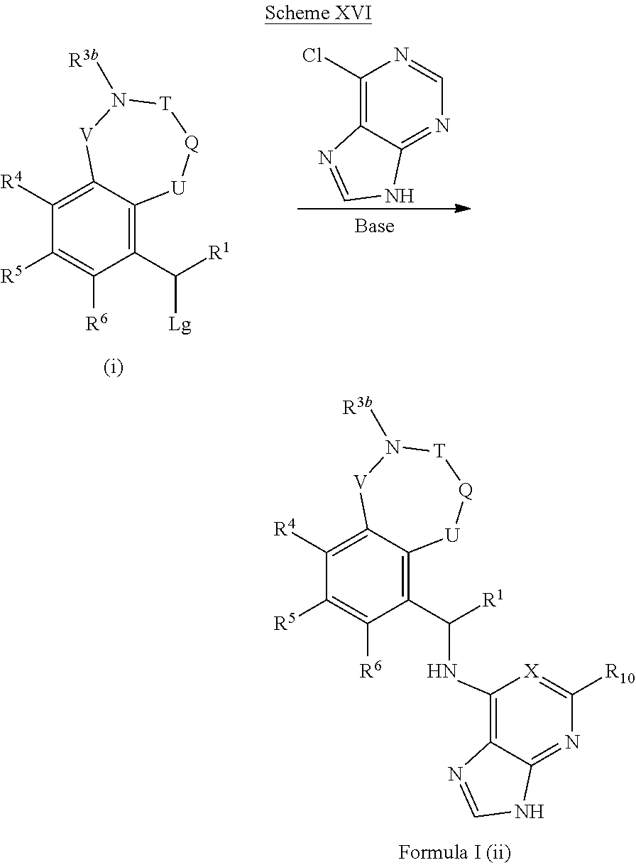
C1(C([R1])NC2=C3C(=NC([R10])=[X]2)NC=N3)=C2C(=C([R4])C([R5])=C1[R6])[V]N([R3b])[T][Q][U]2.C1(C([R1])[Lg])=C2C(=C([R4])C([R5])=C1[R6])[V]N([R3b])[T][Q][U]2.C1(Cl)=C2C(=NC=N1)NC=N2
